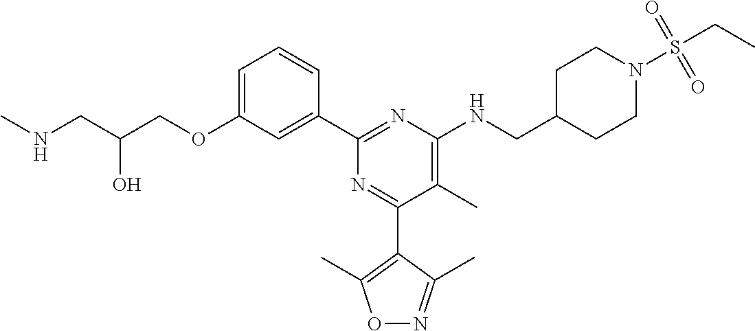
C1=C(OCC(CNC)O)C=C(C2=NC(NCC3CCN(S(CC)(=O)=O)CC3)=C(C)C(C3=C(C)ON=C3C)=N2)C=C1
